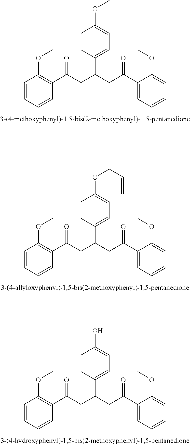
C1=CC=CC(C(CC(CC(C2=CC=CC=C2OC)=O)C2=CC=C(OC)C=C2)=O)=C1OC.C1=CC=CC(C(CC(CC(C2=CC=CC=C2OC)=O)C2=CC=C(OCC=C)C=C2)=O)=C1OC.C1=CC=CC(C(CC(CC(C2=CC=CC=C2OC)=O)C2=CC=C(O)C=C2)=O)=C1OC
